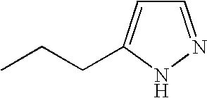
C1=NNC(CCC)=C1
